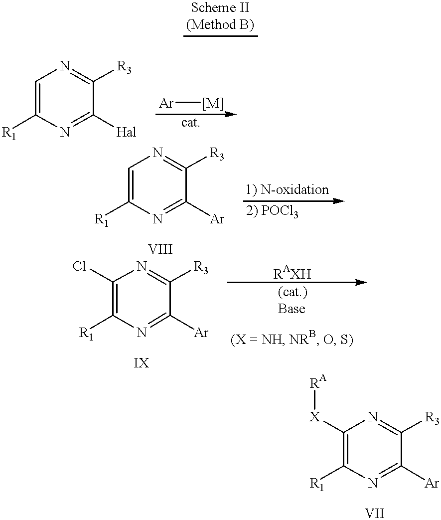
[R1]C1=CN=C([R3])C([Hal])=N1.[Ar][[M]].[R1]C1=CN=C([R3])C([Ar])=N1.[R1]C1=C(Cl)N=C([R3])C([Ar])=N1.[R1]C1=C([X][RA])N=C([R3])C([Ar])=N1
